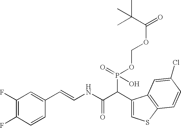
C1(F)=C(F)C=CC(C=CNC(C(C2=CSC3=C2C=C(Cl)C=C3)P(OCOC(=O)C(C)(C)C)(O)=O)=O)=C1
